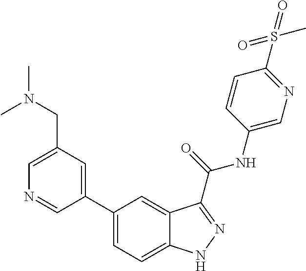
C1(CN(C)C)=CN=CC(C2=CC=C3C(=C2)C(C(NC2=CN=C(S(=O)(=O)C)C=C2)=O)=NN3)=C1
